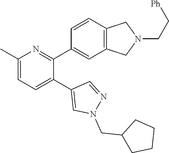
C1(C)=CC=C(C2=CN(CC3CCCC3)N=C2)C(C2=CC3=C(C=C2)CN(CC[Ph])C3)=N1
